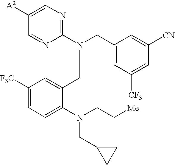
C1([A2])=CN=C(N(CC2=CC([CF3])=CC([CN])=C2)CC2=CC([F3C])=CC=C2N(CC[Me])CC2CC2)N=C1
